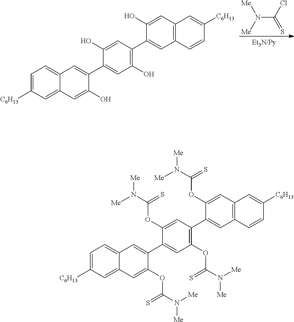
N(C(Cl)=S)([Me])[Me].C1=C([C6H13])C=C2C(=C1)C=C(C1=CC(O)=C(C3=CC4=C(C=C3O)C=C([C6H13])C=C4)C=C1O)C(O)=C2.C1=C([C6H13])C=C2C(=C1)C=C(C1=CC(OC(N([Me])[Me])=S)=C(C3=CC4=C(C=C3OC(N([Me])[Me])=S)C=C([C6H13])C=C4)C=C1OC(N([Me])[Me])=S)C(OC(N([Me])[Me])=S)=C2
